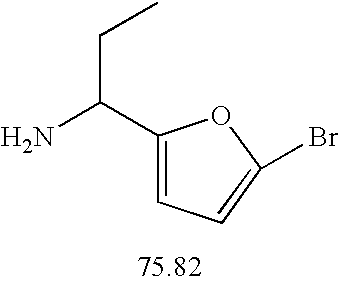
C1(C(N)CC)=CC=C(Br)O1
